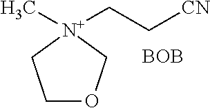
C1OC[N+](C)(CC[CN])C1.[BOB]
